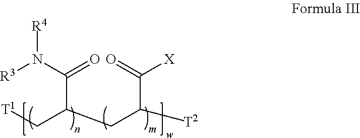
[T1]CC(C(=O)N([R4])[R3])CC([T2])C(=O)[X]
